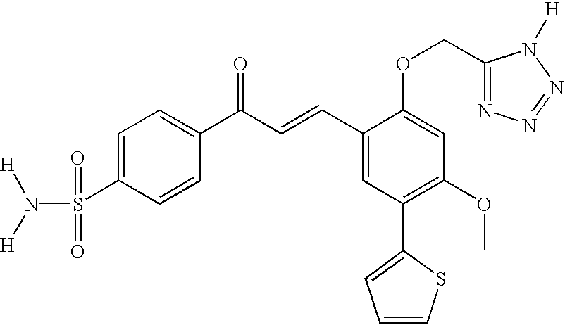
C1=C(S(N([H])[H])(=O)=O)C=CC(C(C=CC2=CC(C3=CC=CS3)=C(OC)C=C2OCC2=NN=NN2[H])=O)=C1
